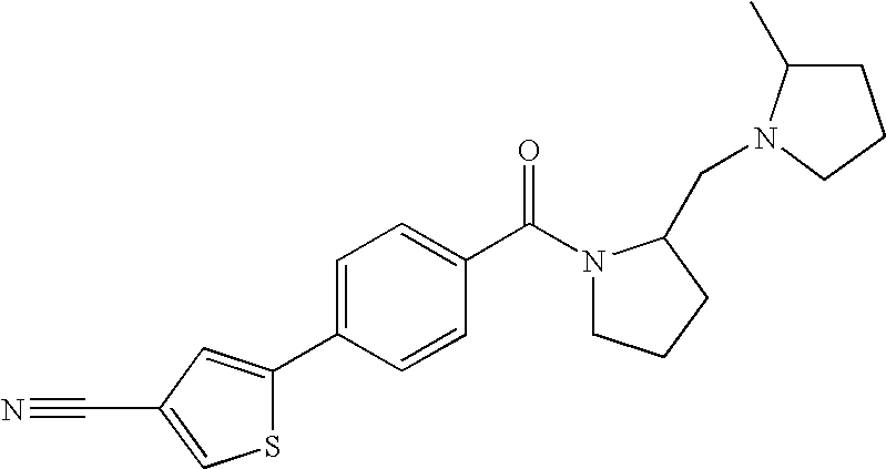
C1C(C)N(CC2N(C(C3=CC=C(C4=CC(C#N)=CS4)C=C3)=O)CCC2)CC1
